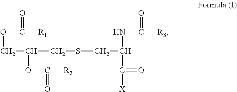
O=C([R1])OCC(CSCC(NC(=O)[R3])C(=O)[X])OC([R2])=O
